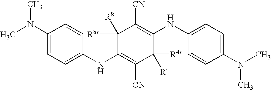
C1(NC2=CC=C(N(C)C)C=C2)=C([CN])C([R4])([R4])C(NC2=CC=C(N(C)C)C=C2)=C([CN])C1([R8])[R8]
